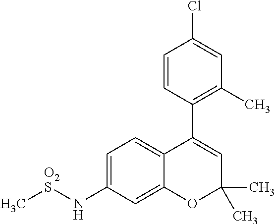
C1=CC(C2=CC(C)(C)OC3=CC(N[O2S]C)=CC=C23)=C(C)C=C1Cl
